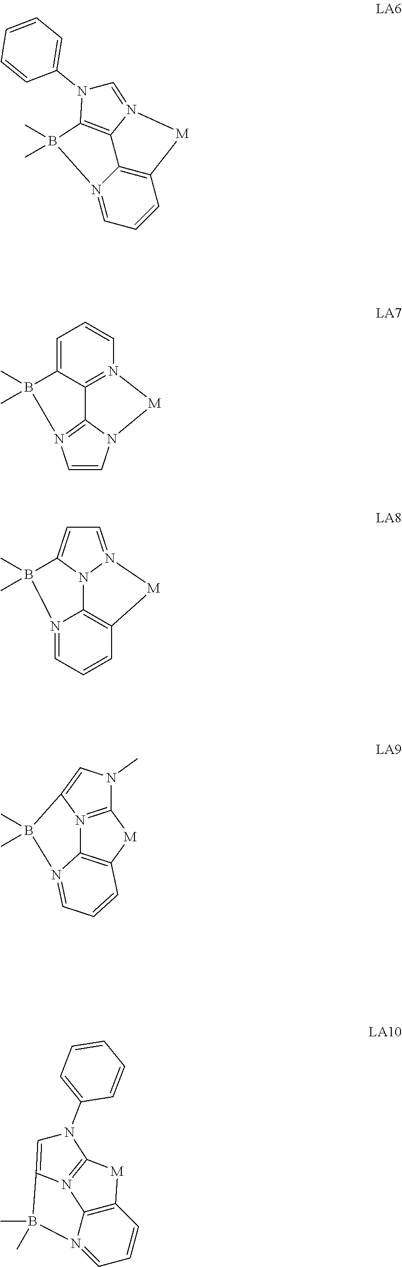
N12=CC=CC3=C1N1N(=CC=C1B2(C)C)[M]3.N12=CC=CC3=C1C1=C(N(C4=CC=CC=C4)C=N1[M]3)B2(C)C.C1=CN2C3=N1B(C)(C)C1=CC=CN(=C31)[M]2.N12=C3[M]C4=C1N(=CC=C4)B(C)(C)C2=CN3C.C1=N2C3=C(C=C1)[M]C1=N3C(=CN1C1=CC=CC=C1)B2(C)C
